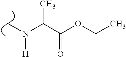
C(N(C)[H])(C(=O)OCC)C
